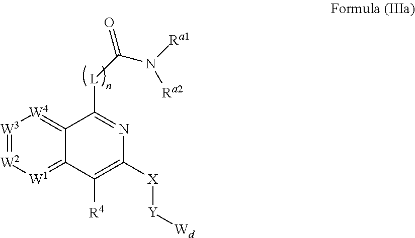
C12=[W4][W3]=[W2][W1]=C1C([R4])=C([X][Y][Wd])N=C2[L]C(N([Ra1])[Ra2])=O
